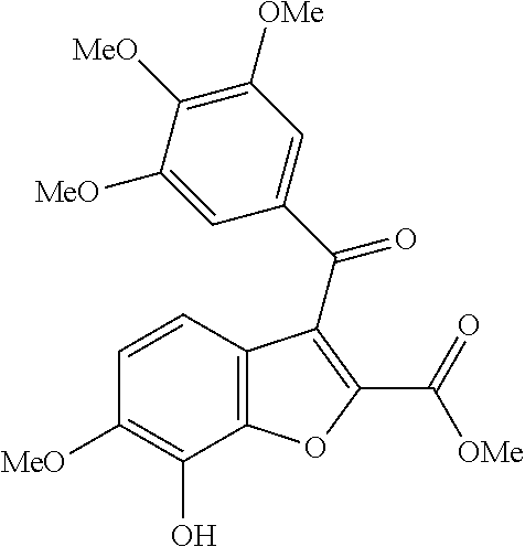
C12=C(C=CC([MeO])=C1O)C(C(C1=CC([OMe])=C([MeO])C([MeO])=C1)=O)=C(C(=O)[OMe])O2
